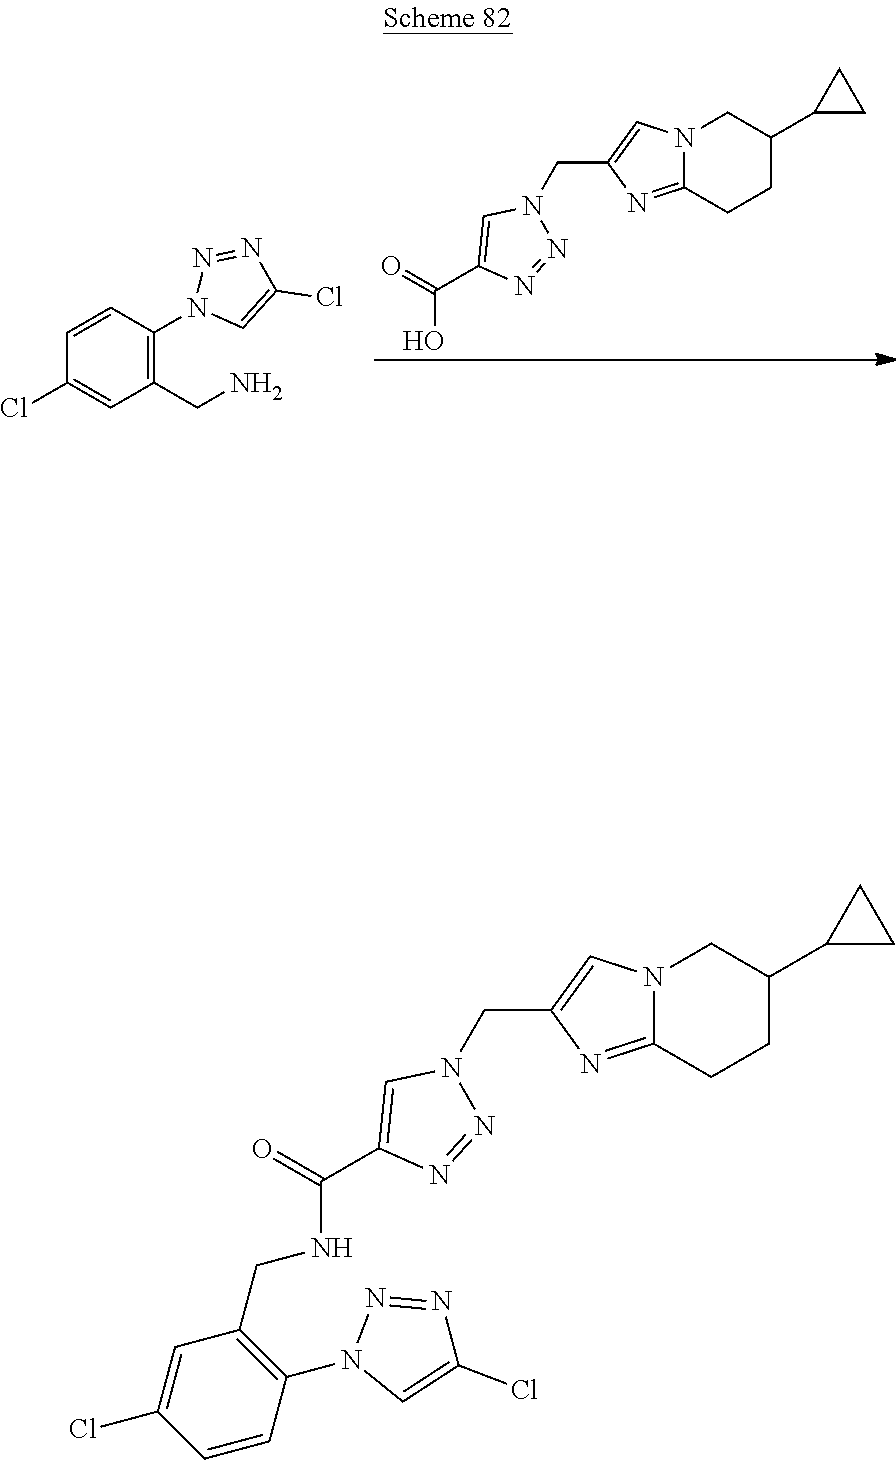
N12C(=NC(CN3N=NC(C(NCC4=C(N5C=C(Cl)N=N5)C=CC(Cl)=C4)=O)=C3)=C1)CCC(C1CC1)C2.N12C(=NC(CN3N=NC(C(O)=O)=C3)=C1)CCC(C1CC1)C2.C1(CN)=C(N2C=C(Cl)N=N2)C=CC(Cl)=C1
